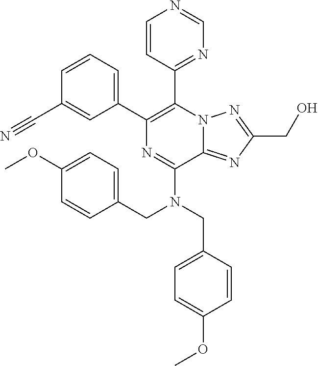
C1=CC=C(C2=C(C3=NC=NC=C3)N3C(=NC(CO)=N3)C(N(CC3=CC=C(OC)C=C3)CC3=CC=C(OC)C=C3)=N2)C=C1C#N
